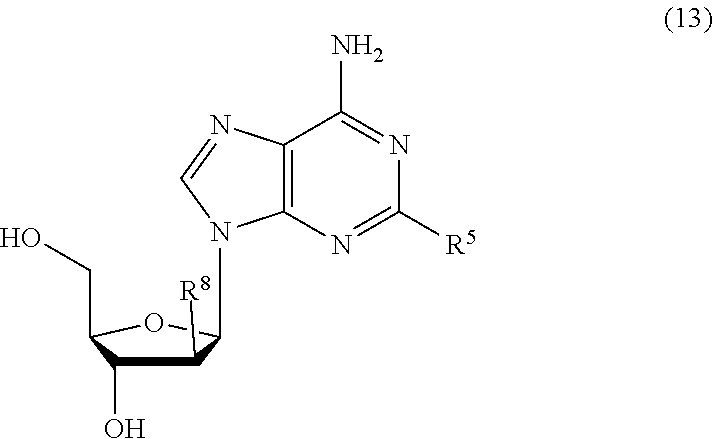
C1([R8])C(O)C(CO)OC1N1C2=C(C(N)=NC([R5])=N2)N=C1
